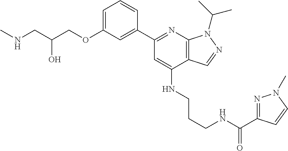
C(C(COC1=CC=CC(C2=NC3=C(C(NCCCNC(C4=NN(C)C=C4)=O)=C2)C=NN3C(C)C)=C1)O)NC
